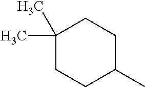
C1(C)(C)CCC(C)CC1
